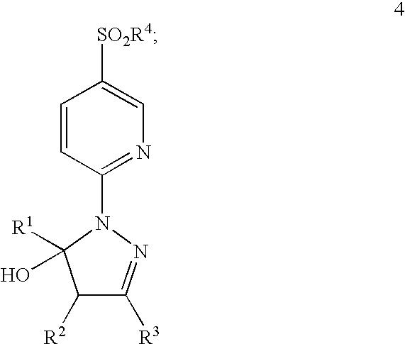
C1(N2C([R1])(O)C([R2])C([R3])=N2)=NC=C([SO2R4])C=C1
